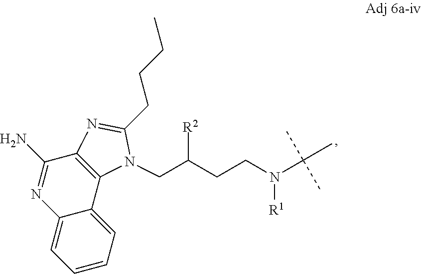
C1(N)=NC2=CC=CC=C2C2=C1N=C(CCCC)N2CC([R2])CCN(C(C)(C)C)[R1]
